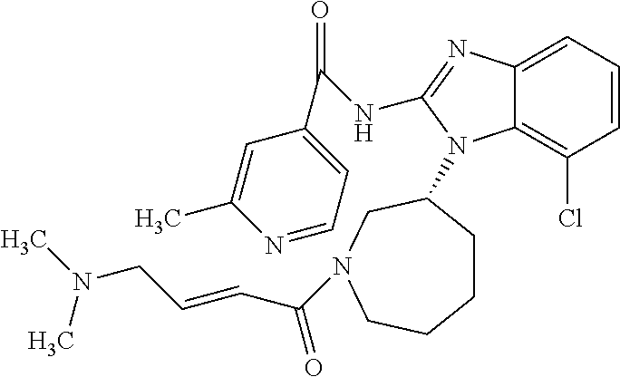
C1=CC=C2C(=C1Cl)N(C1CCCCN(C(C=CCN(C)C)=O)C1)C(NC(C1=CC=NC(C)=C1)=O)=N2
